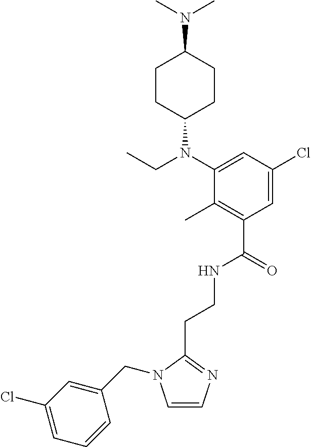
C(CNC(C1=C(C)C(N(C2CCC(N(C)C)CC2)CC)=CC(Cl)=C1)=O)C1=NC=CN1CC1=CC(Cl)=CC=C1
